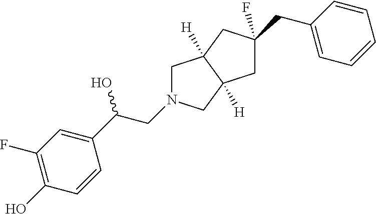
C1(O)=C(F)C=C(C(CN2CC3([H])C([H])(C2)CC(F)(CC2=CC=CC=C2)C3)O)C=C1
